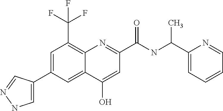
C12=CC(C3=CNN=C3)=CC(C(F)(F)F)=C1N=C(C(NC(C1=CC=CC=N1)C)=O)C=C2O
